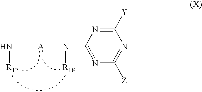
N([R17])[A]N([R18])C1=NC([Z])=NC([Y])=N1
